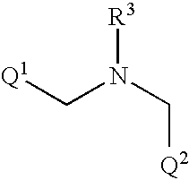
[Q1]CN(C[Q2])[R3]
